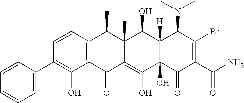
C1=CC2=C(C(O)=C1C1=CC=CC=C1)C(=O)C1=C(O)C3(O)C([H])(C(O)C1(C)C2C)C(N(C)C)C(Br)=C(C(N)=O)C3=O
